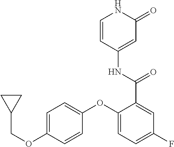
C1=CC(NC(=O)C2=CC(F)=CC=C2OC2=CC=C(OCC3CC3)C=C2)=CC(=O)N1
